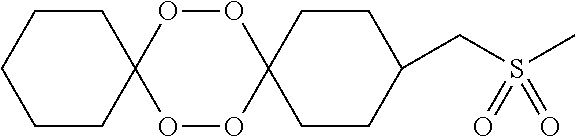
C1CC(CS(C)(=O)=O)CCC12OOC1(OO2)CCCCC1
